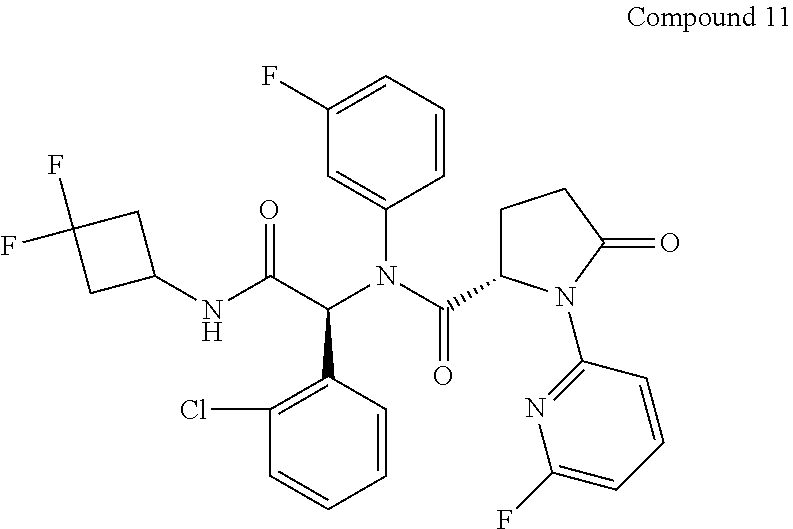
C1=CC=C(F)C=C1N(C(=O)C1CCC(=O)N1C1=NC(F)=CC=C1)C(C(NC1CC(F)(F)C1)=O)C1=C(Cl)C=CC=C1
